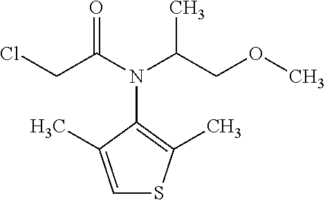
C1=C(C)C(N(C(CCl)=O)C(COC)C)=C(C)S1
